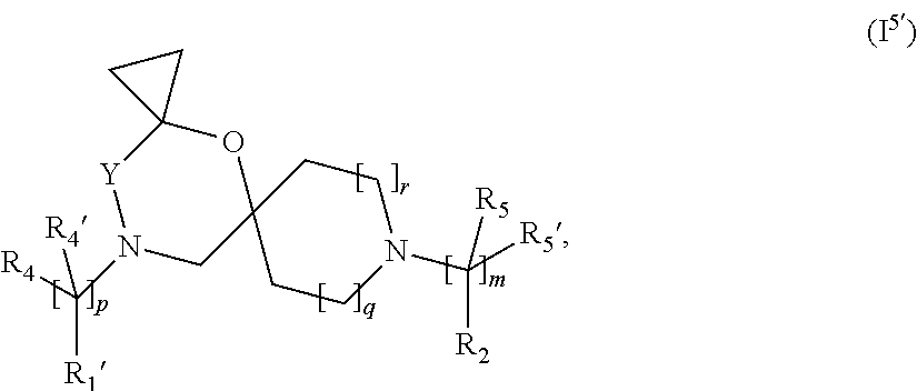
C12([Y]N(C([R1])([R4])[R4])CC3(O1)CCN(C([R5])([R5])[R2])CC3)CC2
